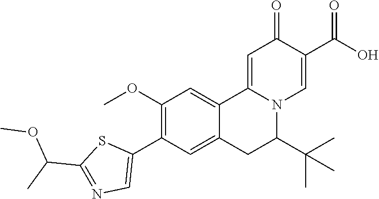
C(C1=NC=C(C2=C(OC)C=C3C4=CC(=O)C(C(=O)O)=CN4C(C(C)(C)C)CC3=C2)S1)(OC)C
